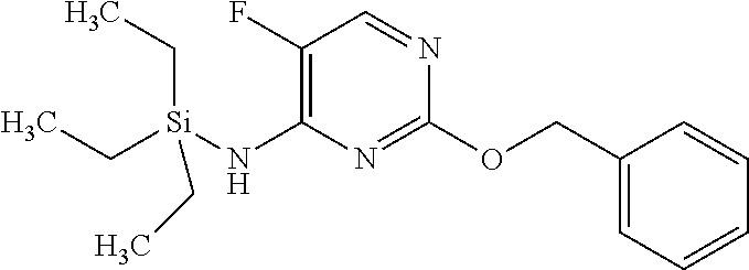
C1(COC2=NC(N[Si](CC)(CC)CC)=C(F)C=N2)=CC=CC=C1
